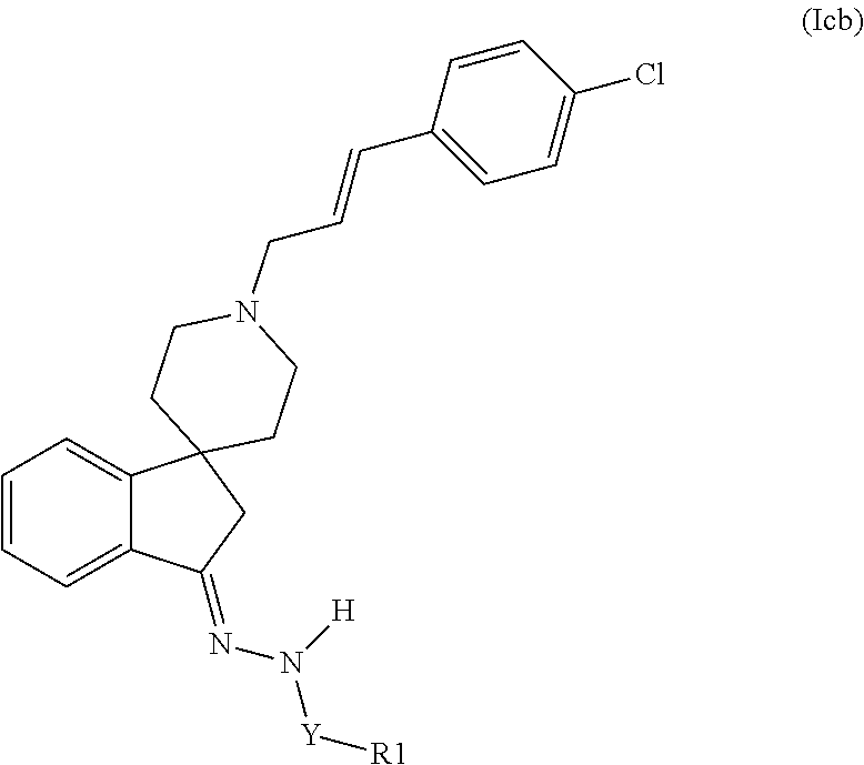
C1=CC=C2C(=C1)C1(CC2=NN([Y][R1])[H])CCN(CC=CC2=CC=C(Cl)C=C2)CC1
